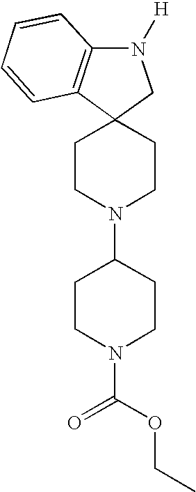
C12(CCN(C3CCN(C(OCC)=O)CC3)CC1)CN([H])C1=C2C=CC=C1
